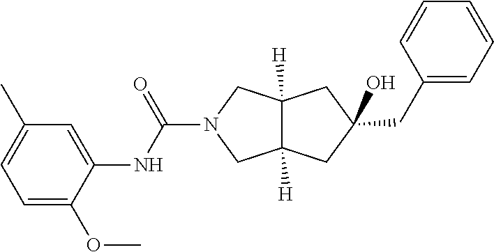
C(C1(O)CC2([H])CN(C(NC3=CC(C)=CC=C3OC)=O)CC2([H])C1)C1=CC=CC=C1
